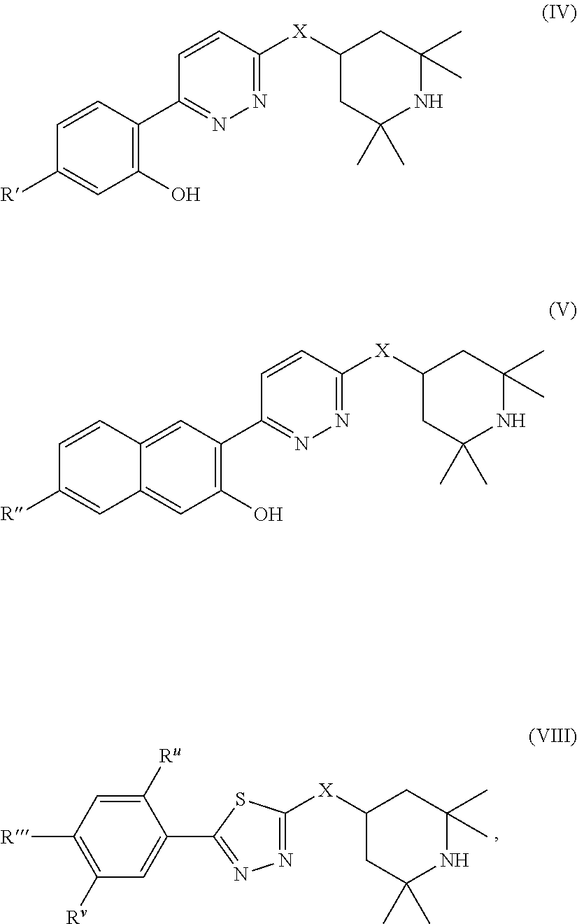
C1([Ru])=CC([R])=C([Rv])C=C1C1=NN=C([X]C2CC(C)(C)NC(C)(C)C2)S1.C1(O)=C(C2=NN=C([X]C3CC(C)(C)NC(C)(C)C3)C=C2)C=CC([R])=C1.C1(O)=C(C2=NN=C([X]C3CC(C)(C)NC(C)(C)C3)C=C2)C=C2C(=C1)C=C([R])C=C2
